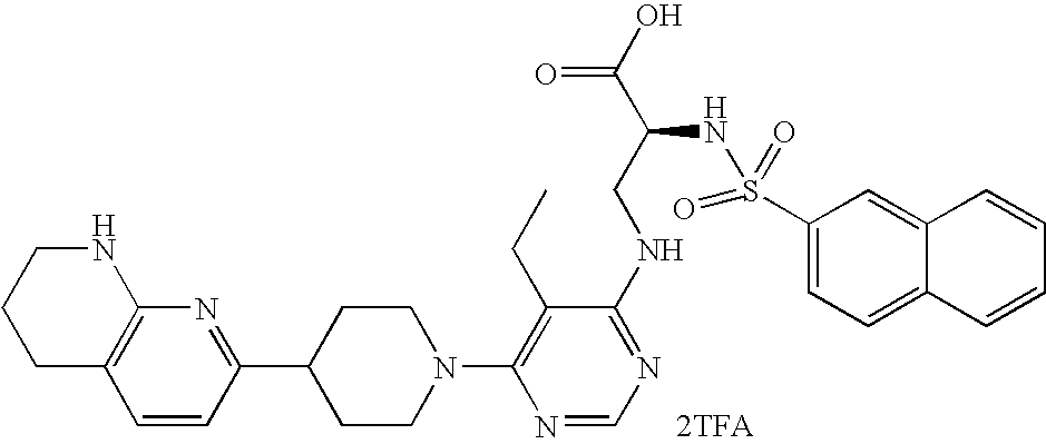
C12=C(C=CC(C3CCN(C4=C(CC)C(NCC(C(O)=O)NS(=O)(=O)C5=CC=C6C(=C5)C=CC=C6)=NC=N4)CC3)=N1)CCCN2.[2TFA]
